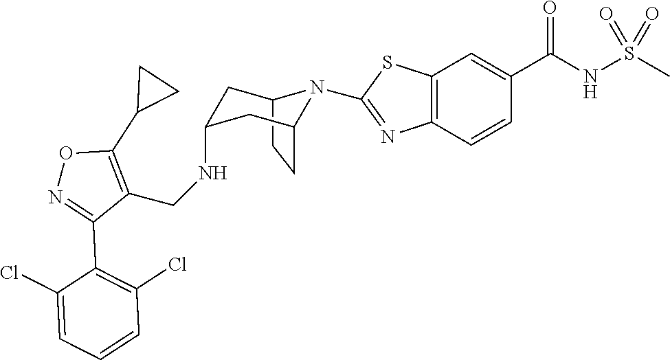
C12CCC(CC(NCC3=C(C4CC4)ON=C3C3=C(Cl)C=CC=C3Cl)C1)N2C1=NC2=C(C=C(C(NS(C)(=O)=O)=O)C=C2)S1
